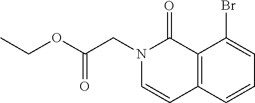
C12=C(C=CC=C1Br)C=CN(CC(=O)OCC)C2=O
